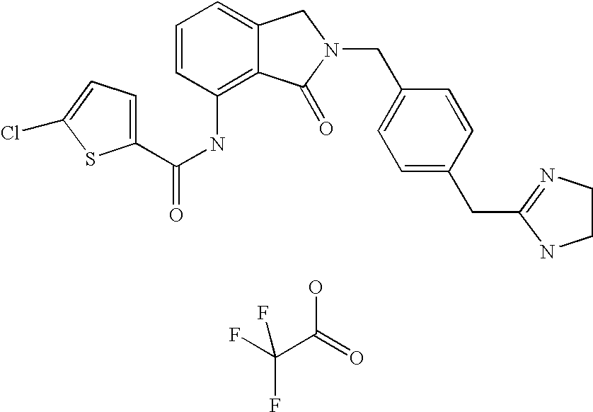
C1=C2C(=C(NC(=O)C3=CC=C(Cl)S3)C=C1)C(=O)N(CC1=CC=C(CC3=NCCN3)C=C1)C2.C(C(=O)O)(F)(F)F
